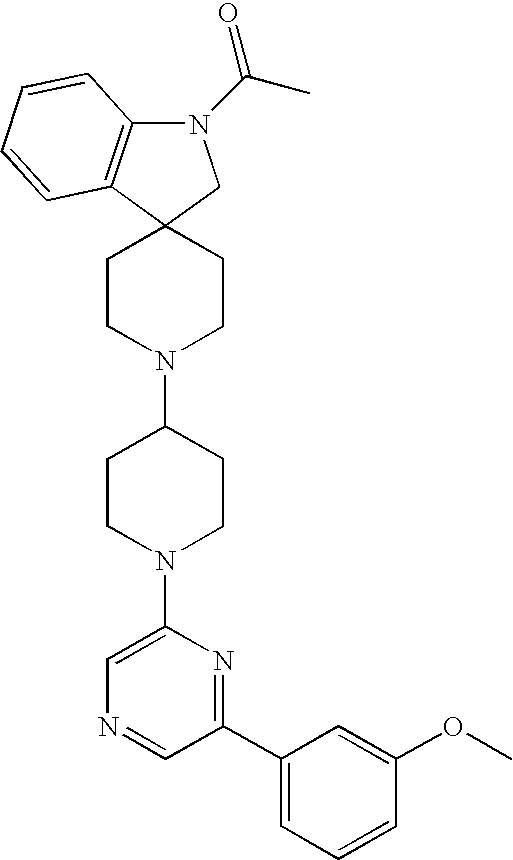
N1(C(C)=O)C2=C(C3(C1)CCN(C1CCN(C4=CN=CC(C5=CC=CC(OC)=C5)=N4)CC1)CC3)C=CC=C2
